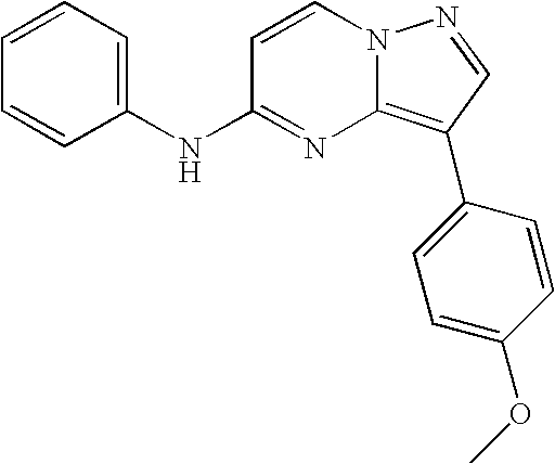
C1=CC=C(NC2=NC3=C(C4=CC=C(OC)C=C4)C=NN3C=C2)C=C1
